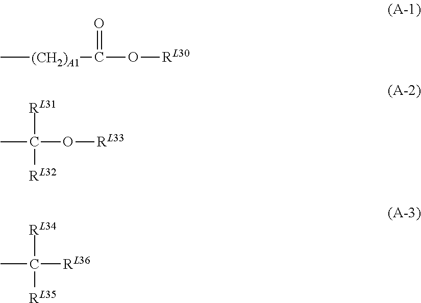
C[(CH2)A1]C(=O)O[RL30].[RL31]C(C)([RL32])O[RL33].[RL34]C(C)([RL35])[RL36]
